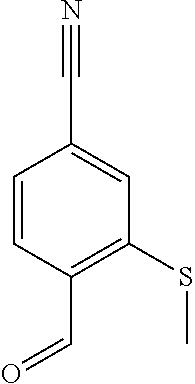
C1=CC(C=O)=C(SC)C=C1C#N
